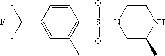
C1(C(F)(F)F)=CC(C)=C(S(N2CC(C)NCC2)(=O)=O)C=C1
